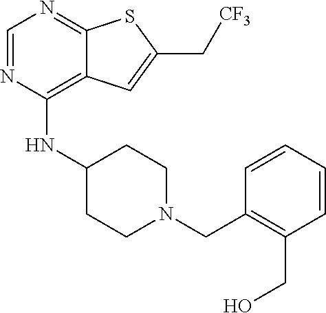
C1=NC(NC2CCN(CC3=C(CO)C=CC=C3)CC2)=C2C(=N1)SC(C[CF3])=C2
